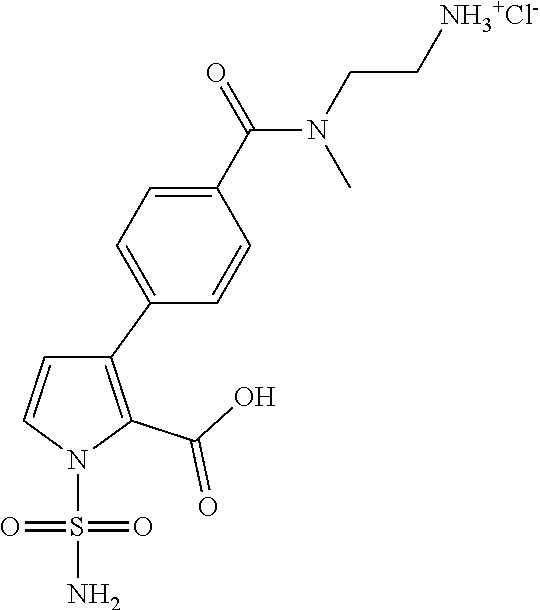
C1(C2=CC=C(C(N(CC[NH3+Cl-])C)=O)C=C2)=C(C(O)=O)N(S(N)(=O)=O)C=C1
